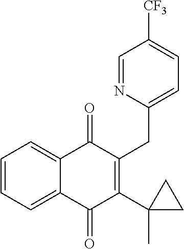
C1=CC=C2C(=O)C(CC3=CC=C([CF3])C=N3)=C(C3(C)CC3)C(=O)C2=C1
